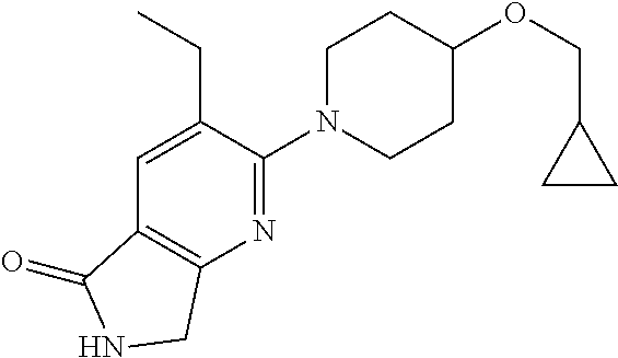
C(C1CC1)OC1CCN(C2=NC3=C(C=C2CC)C(=O)NC3)CC1
